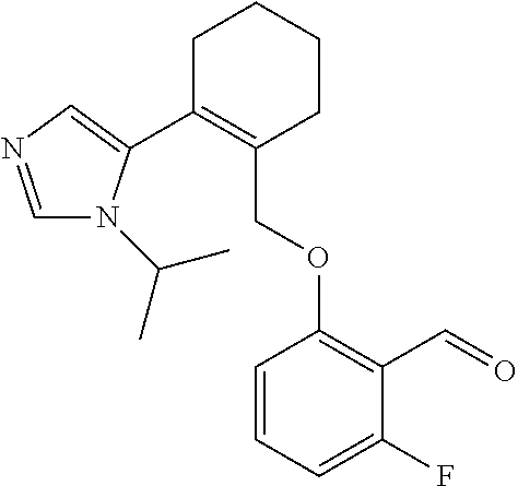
C1C(C2=CN=CN2C(C)C)=C(COC2=C(C=O)C(F)=CC=C2)CCC1
